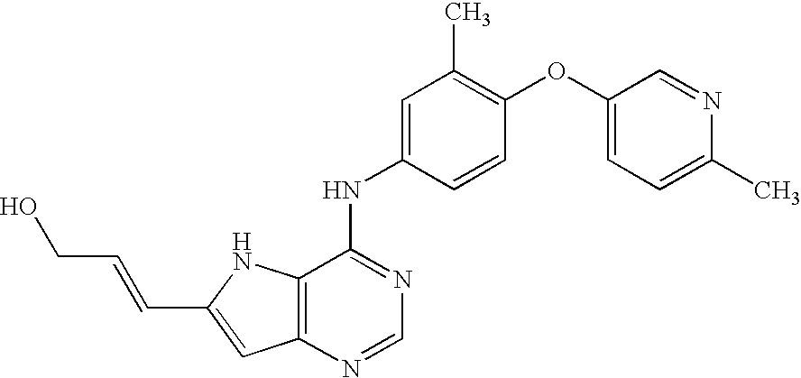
C(C1=CC2=C(N1)C(NC1=CC(C)=C(OC3=CC=C(C)N=C3)C=C1)=NC=N2)=CCO
